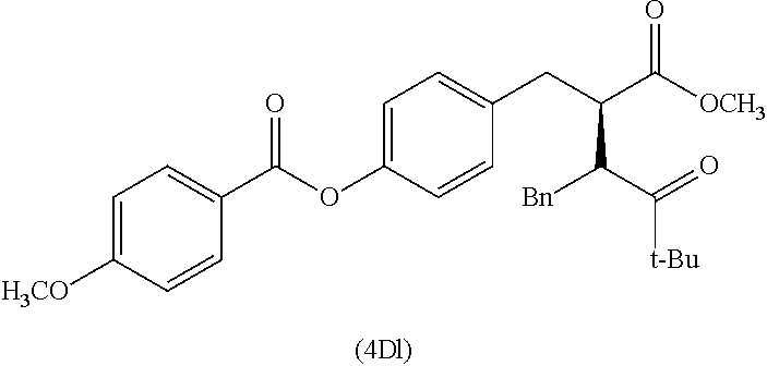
C1=C(OC(C2=CC=C([H3CO])C=C2)=O)C=CC(CC(C([OCH3])=O)C(C(=O)[t-Bu])[Bn])=C1
